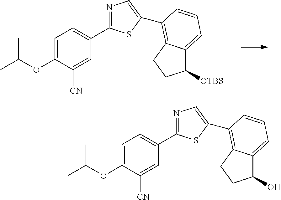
C1=C(OC(C)C)C([CN])=CC(C2=NC=C(C3=C4C(=CC=C3)C([OTBS])CC4)S2)=C1.C1=C(OC(C)C)C([CN])=CC(C2=NC=C(C3=C4C(=CC=C3)C(O)CC4)S2)=C1
